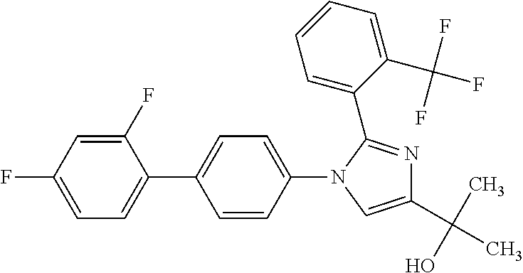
C1=C(F)C=C(F)C(C2=CC=C(N3C=C(C(C)(O)C)N=C3C3=CC=CC=C3C(F)(F)F)C=C2)=C1
